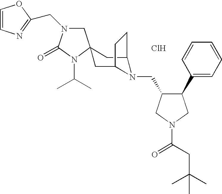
Cl.C1N(CC2=NC=CO2)C(=O)N(C(C)C)C12CC1N(CC3C(C4=CC=CC=C4)CN(C(=O)CC(C)(C)C)C3)C(C2)CC1
